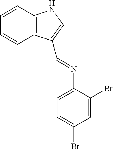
C1=CC2=C(C=C1)C(C=NC1=CC=C(Br)C=C1Br)=CN2
